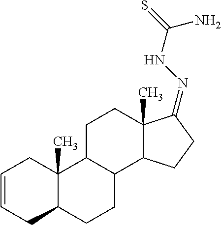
C1=CCC2C(C)(C1)C1C(CC2)C2C(C)(CC1)C(=NNC(=S)N)CC2
